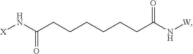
[X]NC(CCCCCCC(N[W])=O)=O
